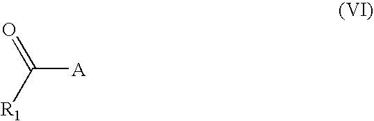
C([A])([R1])=O
